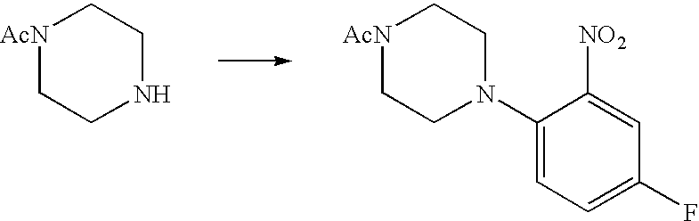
[AcN]1CCNCC1.[AcN]1CCN(C2=CC=C(F)C=C2[NO2])CC1
